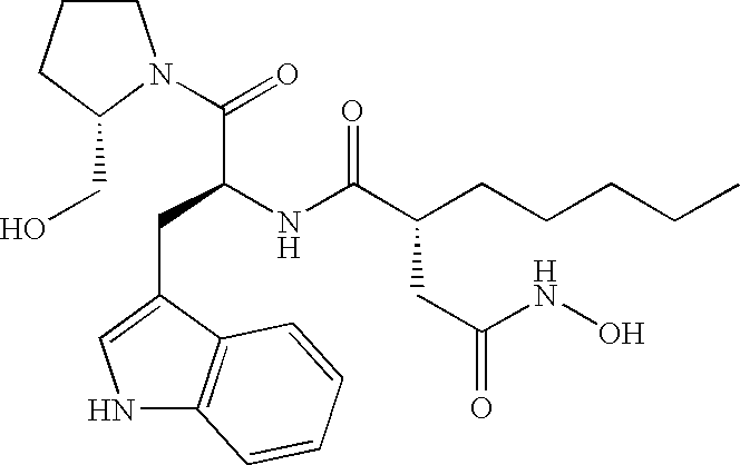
C1CCC(CO)N1C(C(CC1=CNC2=C1C=CC=C2)NC(C(CCCCC)CC(=O)NO)=O)=O
